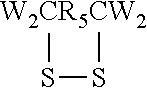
[W2CR5CW2]1SS1
